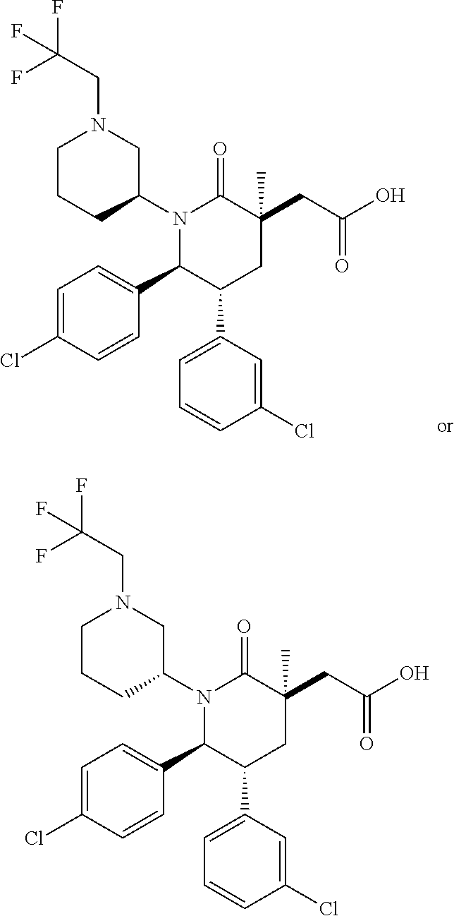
N1(C2CN(CC(F)(F)F)CCC2)C(C2=CC=C(Cl)C=C2)C(C2=CC=CC(Cl)=C2)CC(CC(O)=O)(C)C1=O.N1(C2CN(CC(F)(F)F)CCC2)C(C2=CC=C(Cl)C=C2)C(C2=CC=CC(Cl)=C2)CC(CC(O)=O)(C)C1=O
